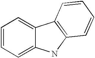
C1=CC=C2C(=C1)C1=C(N2)C=CC=C1
